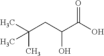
CC(CC(C(O)=O)O)(C)C
